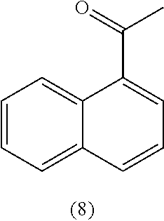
C12=CC=CC=C1C=CC=C2C(=O)C
